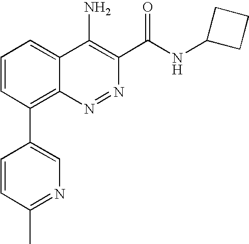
C1=CC(C2=CN=C(C)C=C2)=C2C(=C1)C(N)=C(C(NC1CCC1)=O)N=N2
